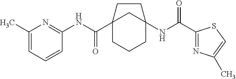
C12(C(NC3=NC(C)=CC=C3)=O)CCCC(NC(C3=NC(C)=CS3)=O)(C1)CC2
